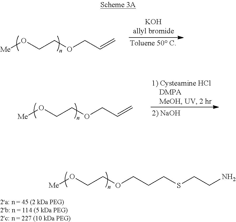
[Me]OCCOCCCSCCN.[Me]OCCOCC=C.[Me]OCCOCC=C
